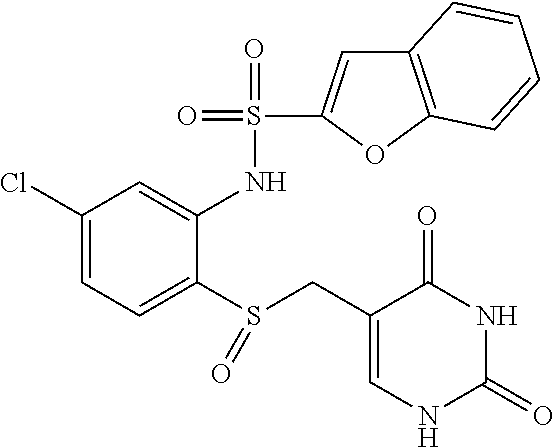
C1(Cl)=CC=C(S(CC2=CNC(=O)NC2=O)=O)C(NS(=O)(=O)C2=CC3=C(O2)C=CC=C3)=C1
